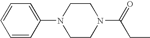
C1=CC(N2CCN(C(=O)CC)CC2)=CC=C1
